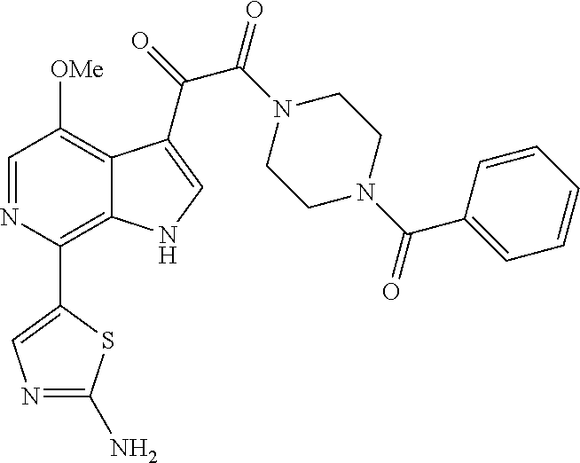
C1(C2=C3C(=C([OMe])C=N2)C(C(=O)C(N2CCN(C(C4=CC=CC=C4)=O)CC2)=O)=CN3)=CN=C(N)S1
